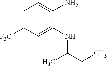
C1=C([F3C])C=C(NC(CC)C)C(N)=C1
